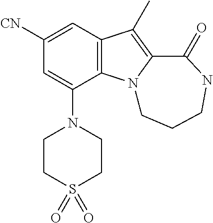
C1([CN])=CC2=C(C(N3CCS(=O)(=O)CC3)=C1)N1C(=C2C)C(=O)NCCC1
